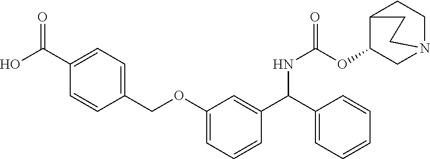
OC(=O)C1=CC=C(COC2=CC=CC(C(NC(=O)OC3CN4CCC3CC4)C3=CC=CC=C3)=C2)C=C1
